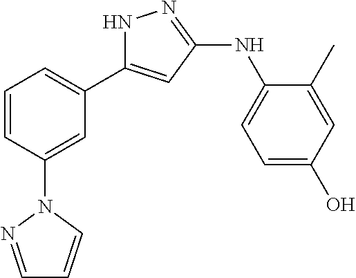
C1=CC(N2N=CC=C2)=CC(C2=CC(NC3=CC=C(O)C=C3C)=NN2)=C1
